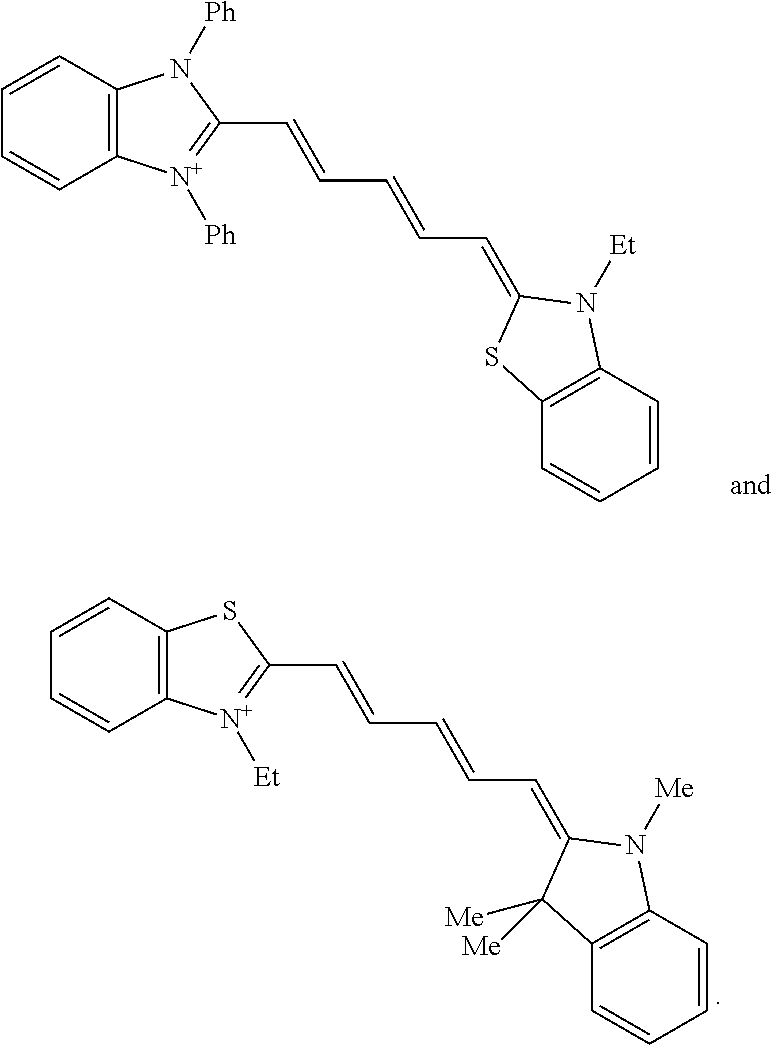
C12=C(N([Ph])C(C=CC=CC=C3N([Et])C4=C(C=CC=C4)S3)=[N+]1[Ph])C=CC=C2.C12=C(SC(C=CC=CC=C3N([Me])C4=C(C=CC=C4)C3([Me])[Me])=[N+]1[Et])C=CC=C2
